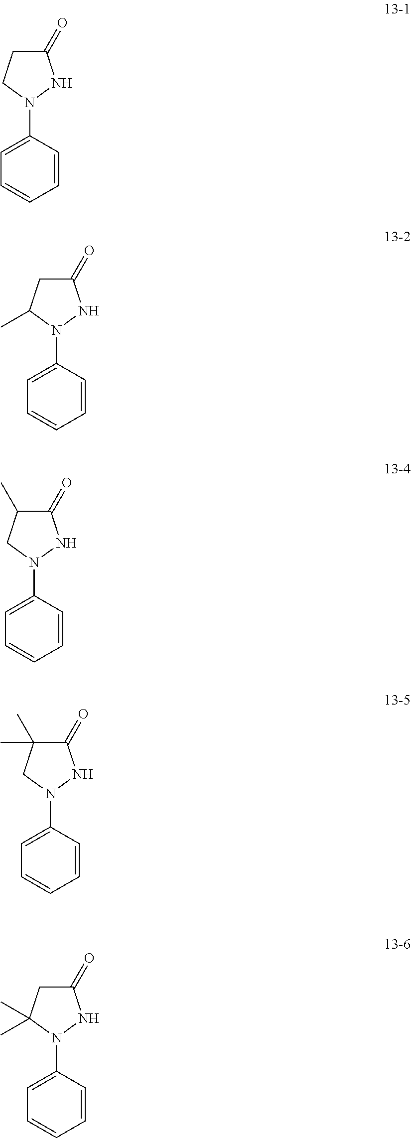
C1=C(N2NC(=O)CC2)C=CC=C1.C1=C(N2NC(=O)CC2C)C=CC=C1.C1=C(N2NC(=O)C(C)C2)C=CC=C1.C1=C(N2NC(=O)C(C)(C)C2)C=CC=C1.C1=C(N2NC(=O)CC2(C)C)C=CC=C1
